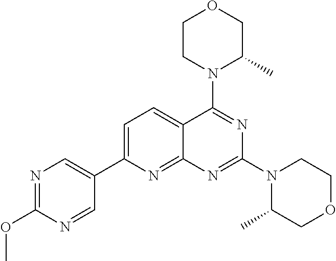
C1=C(C2=CN=C(OC)N=C2)N=C2C(=C1)C(N1C(C)COCC1)=NC(N1C(C)COCC1)=N2
